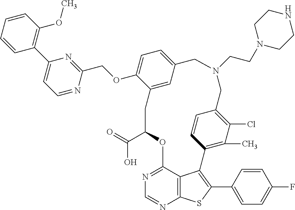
C1C(C(=O)O)OC2=NC=NC3=C2C(=C(C2=CC=C(F)C=C2)S3)C2=C(C)C(Cl)=C(C=C2)CN(CCN2CCNCC2)CC2=CC=C(OCC3=NC(C4=C(OC)C=CC=C4)=CC=N3)C1=C2
